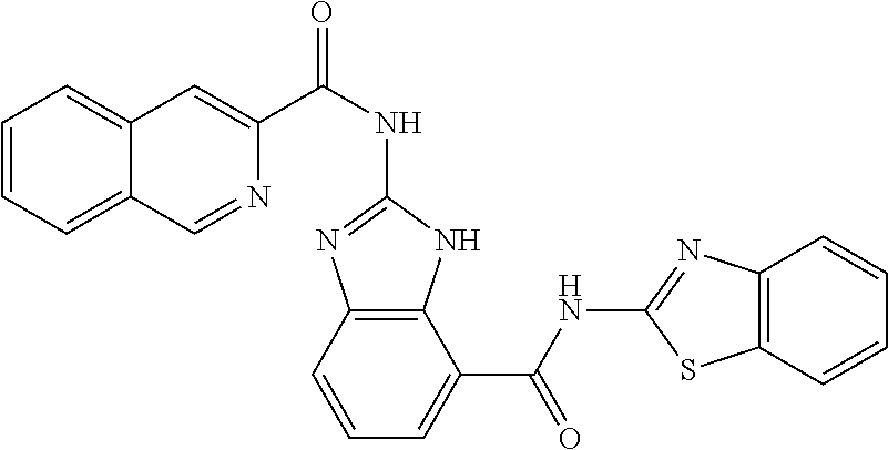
C1=CC=C2C(=C1)C=C(C(NC1=NC3=C(N1)C(C(NC1=NC4=C(S1)C=CC=C4)=O)=CC=C3)=O)N=C2
